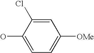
C1(O)=CC=C([OMe])C=C1Cl
